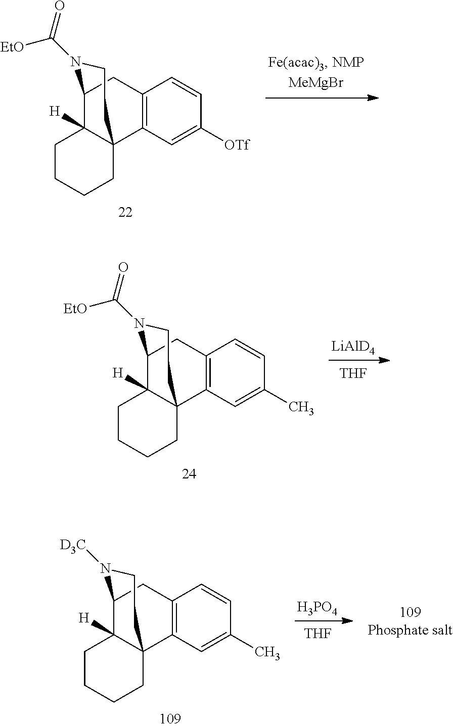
C12=C(C=C([OTf])C=C1)C13C([H])(C(C2)N(C(=O)[EtO])CC1)CCCC3.[THF].[LiAlD4].C12=C(C=C(C)C=C1)C13C([H])(C(C2)N(C(=O)[EtO])CC1)CCCC3.[THF].[H3PO4].C12=C(C=C(C)C=C1)C13C([H])(C(C2)N([D3C])CC1)CCCC3
